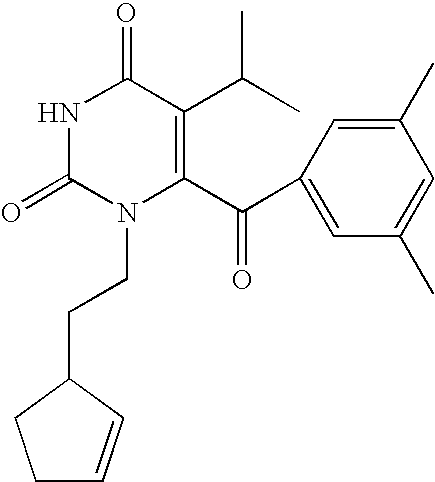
N1C(=O)N(CCC2C=CCC2)C(C(C2=CC(C)=CC(C)=C2)=O)=C(C(C)C)C1=O
